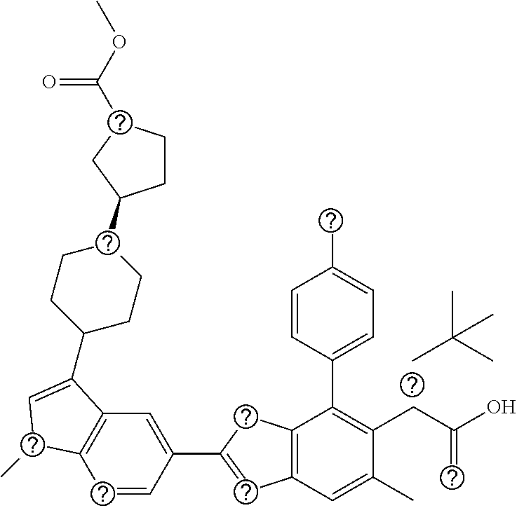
CC(C)(C)C.C1=CC(C2=CC3=C(C2)C(C2=CC=C(C)C=C2)=C(CC(O)=C)C(C)=C3)=CC2=C1C(C)C=C2C1CCC(C2CCC(C(OC)=O)C2)CC1
